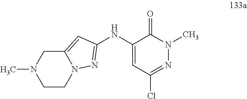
C1(NC2=NN3C(=C2)CN(C)CC3)=CC(Cl)=NN(C)C1=O
